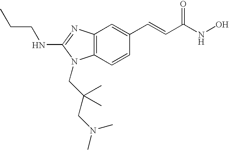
C12=C(C=CC(C=CC(=O)NO)=C1)N(CC(CN(C)C)(C)C)C(NCCC)=N2
